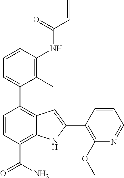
C1=CC(NC(C=C)=O)=C(C)C(C2=C3C(=C(C(N)=O)C=C2)NC(C2=C(OC)N=CC=C2)=C3)=C1
